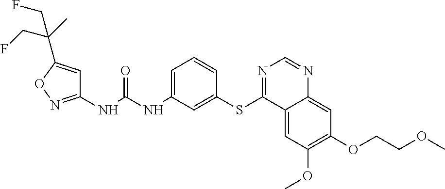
C1(NC(NC2=CC=CC(SC3=NC=NC4=CC(OCCOC)=C(OC)C=C34)=C2)=O)=NOC(C(C)(CF)CF)=C1
